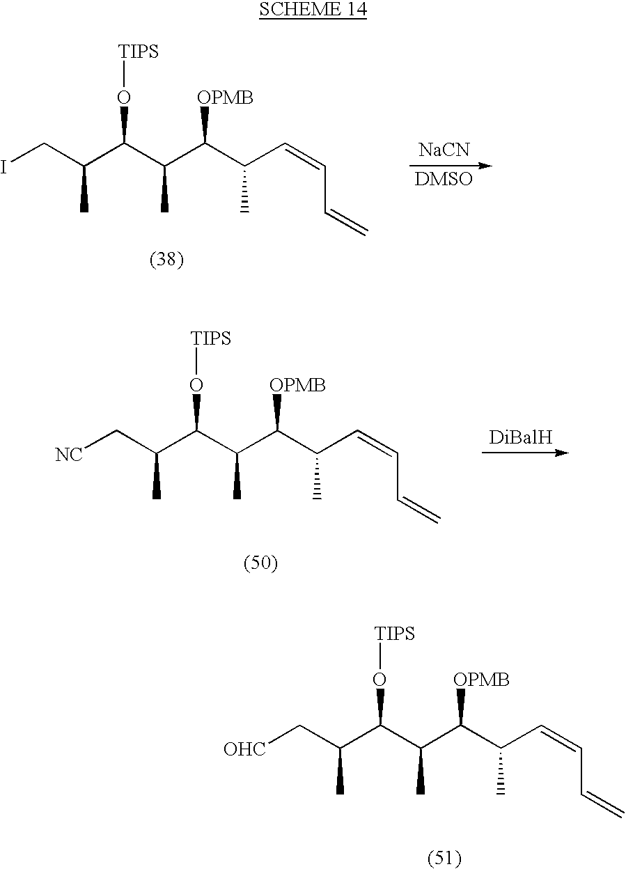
ICC(C(C(C(C(C=CC=C)C)[OPMB])C)O[TIPS])C.[NaCN].[DiBalH].[NC]CC(C(C(C(C(C=CC=C)C)[OPMB])C)O[TIPS])C.[OHC]CC(C(C(C(C(C=CC=C)C)[OPMB])C)O[TIPS])C
